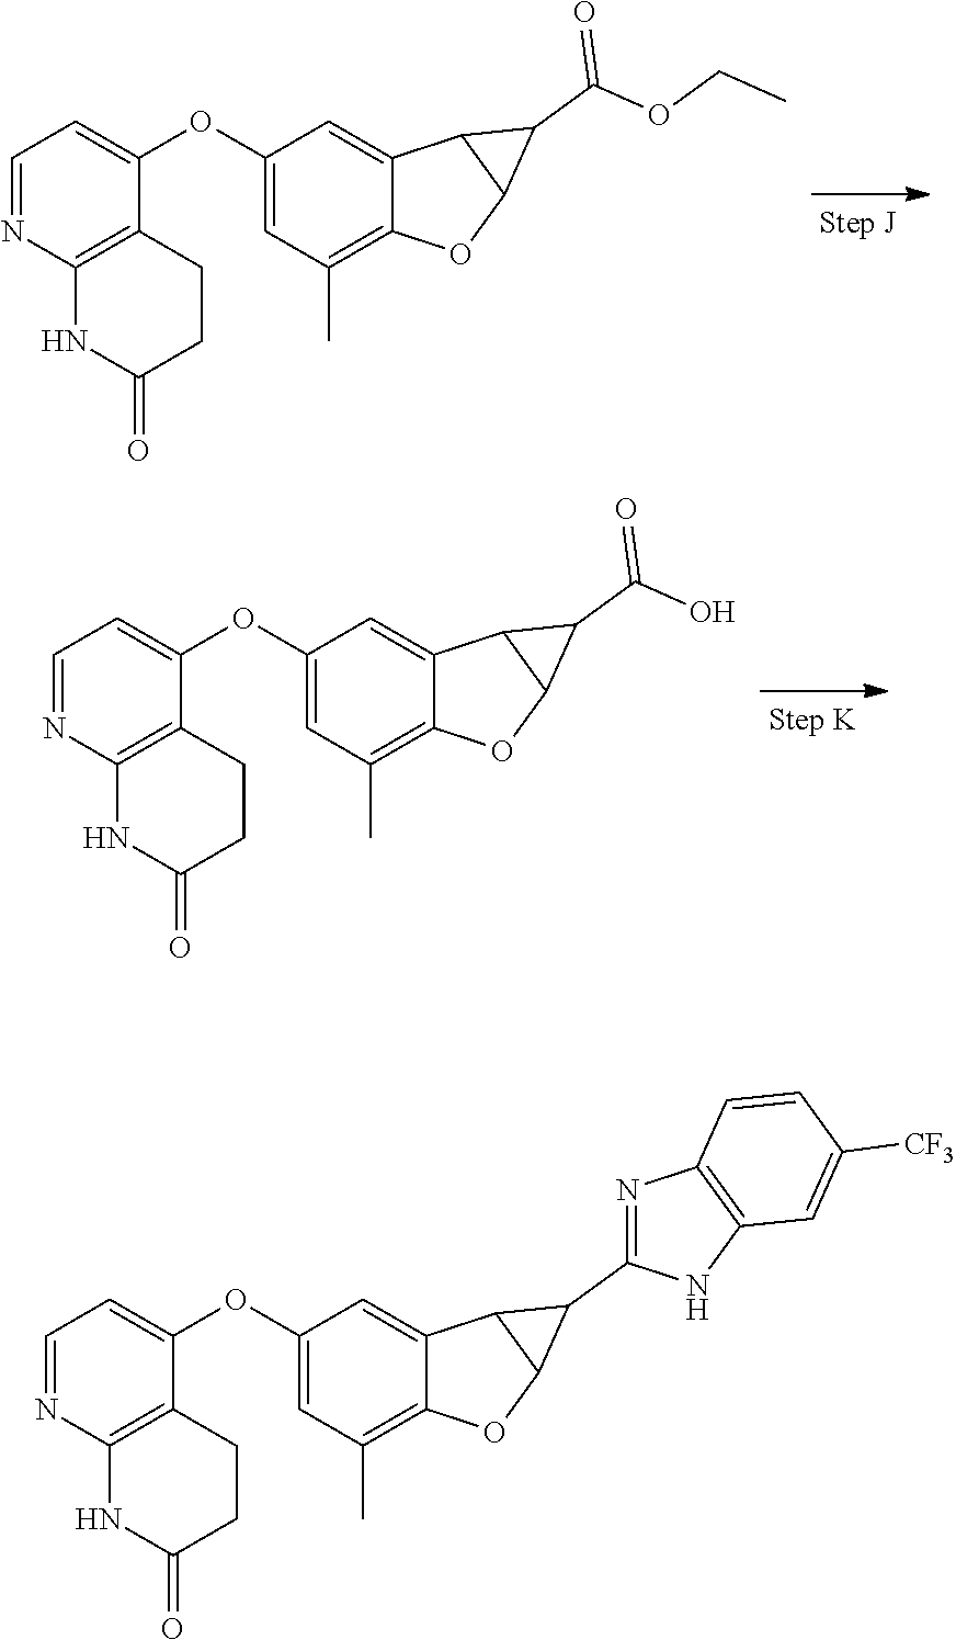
C12=C(C)C=C(OC3=CC=NC4=C3CCC(=O)N4)C=C1C1C(O2)C1C(=O)OCC.C12=C(C)C=C(OC3=CC=NC4=C3CCC(=O)N4)C=C1C1C(O2)C1C(=O)O.C1=NC2=C(C(OC3=CC(C)=C4C(=C3)C3C(O4)C3C3=NC4=C(N3)C=C([CF3])C=C4)=C1)CCC(=O)N2
